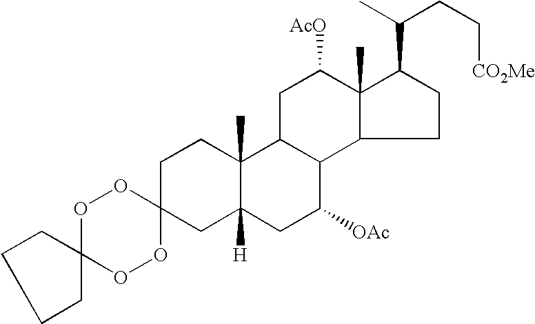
O1C2(OOC3(O1)CC1([H])C(C)(CC3)C3C(C([OAc])C1)C1C(C)(C([AcO])C3)C(C(C)CC[CO2Me])CC1)CCCC2
